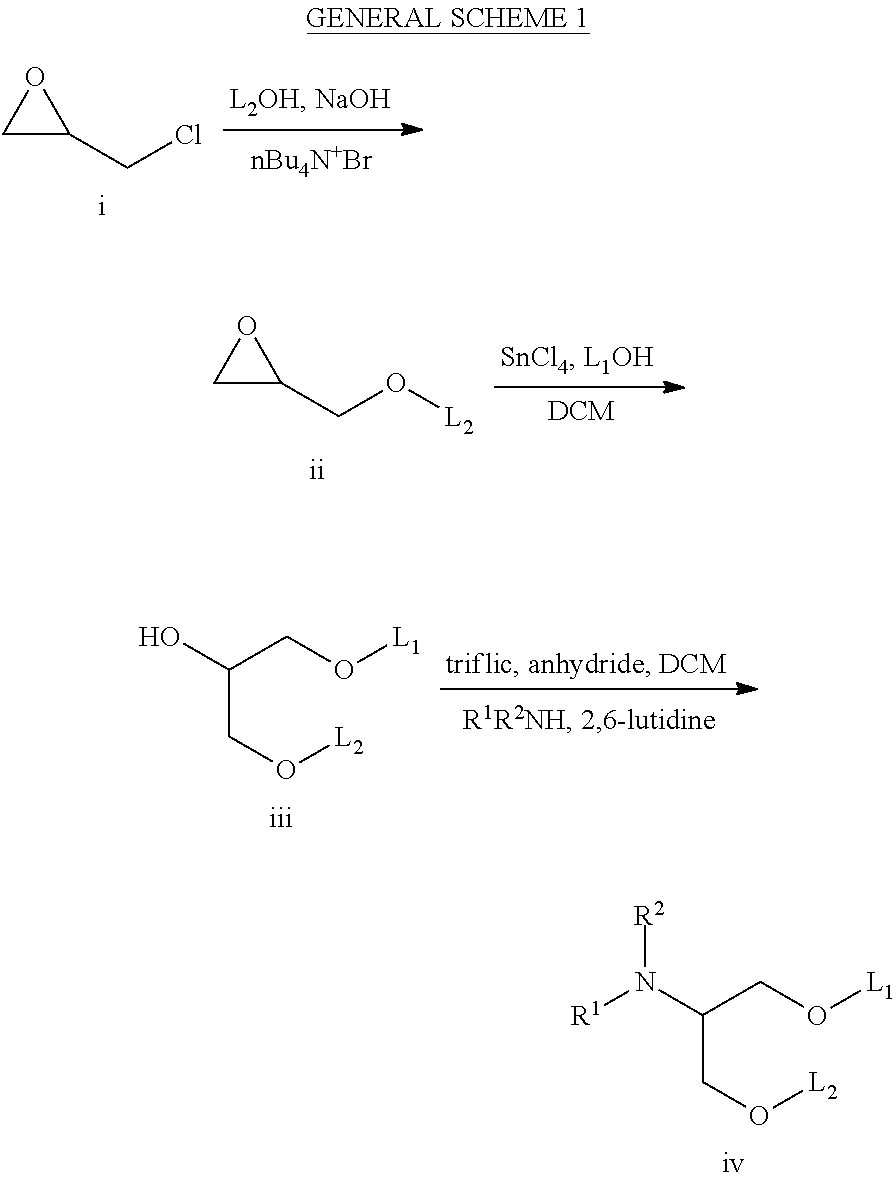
C1C(CCl)O1.C1C(CO[L2])O1.C(CO[L2])(CO[L1])O.C(CO[L2])(CO[L1])N([R1])[R2]
